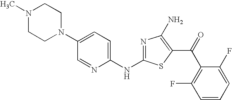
C1=C(N2CCN(C)CC2)C=NC(NC2=NC(N)=C(C(C3=C(F)C=CC=C3F)=O)S2)=C1
